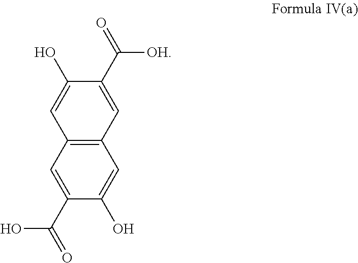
C12=C(C=C(C(=O)O)C(O)=C1)C=C(O)C(C(=O)[OH])=C2
